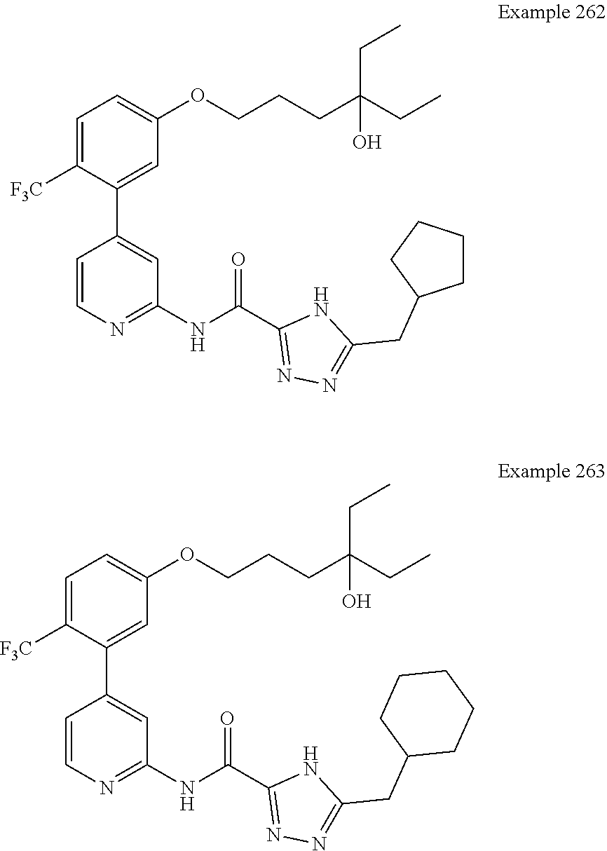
N1C(CC2CCCCC2)=NN=C1C(NC1=NC=CC(C2=CC(OCCCC(CC)(CC)O)=CC=C2[F3C])=C1)=O.N(C1=NC=CC(C2=CC(OCCCC(CC)(CC)O)=CC=C2[F3C])=C1)C(C1=NN=C(CC2CCCC2)N1)=O
